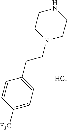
C1CN(CCC2=CC=C([F3C])C=C2)CCN1.Cl
